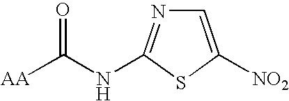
C1=C([NO2])SC(NC([AA])=O)=N1
